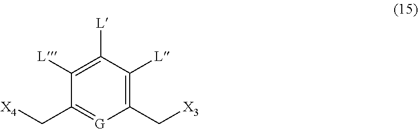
[X3]CC1=C([L])C([L])=C([L])C(C[X4])=[G]1
